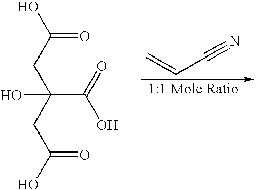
OC(CC(CC(O)=O)(C(=O)O)O)=O.C=CC#N
